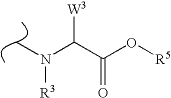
C(C(O[R5])=O)([W3])N([R3])C
